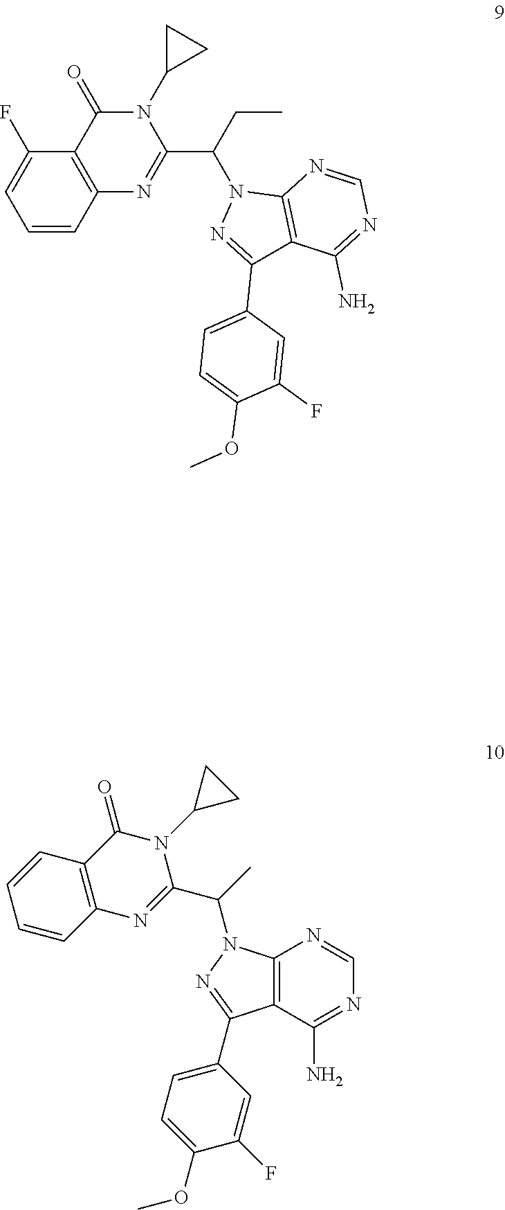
C12=C(C(N)=NC=N1)C(C1=CC=C(OC)C(F)=C1)=NN2C(C1=NC2=C(C(=O)N1C1CC1)C=CC=C2)C.C1=CC2=C(C(F)=C1)C(=O)N(C1CC1)C(C(CC)N1N=C(C3=CC=C(OC)C(F)=C3)C3=C1N=CN=C3N)=N2
